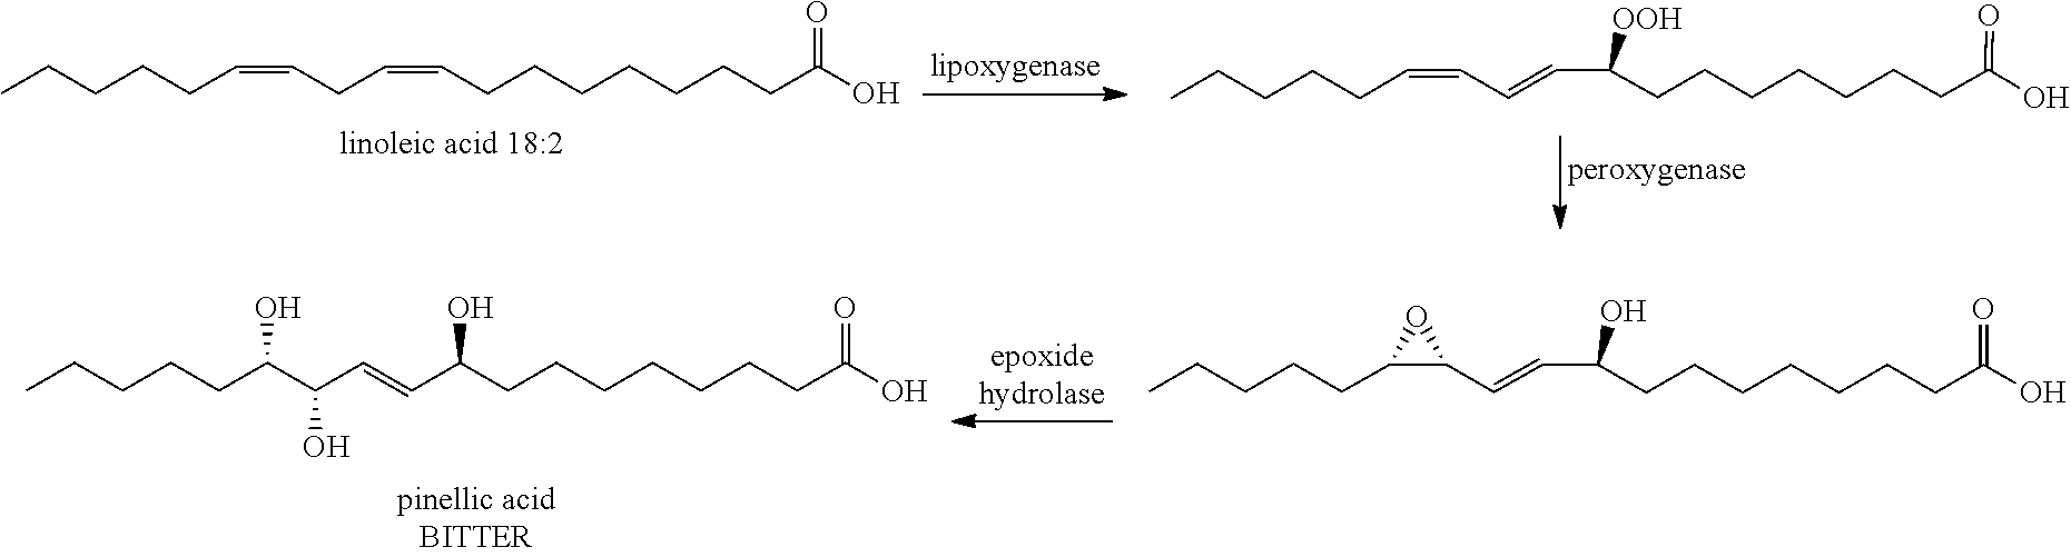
C(CCCC(=O)O)CCCC=CCC=CCCCCC.C(CCCC(=O)O)CCCC(C=CC=CCCCCC)[OOH].C(CCC(=O)O)CCCCC(C=CC(C(CCCCC)O)O)O.C(CCCC(=O)O)CCCC(C=CC1C(CCCCC)O1)O
